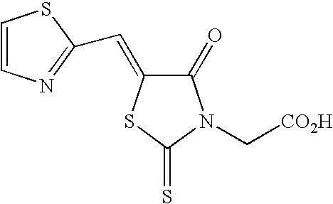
C1=CN=C(C=C2C(=O)N(C[CO2H])C(=S)S2)S1
